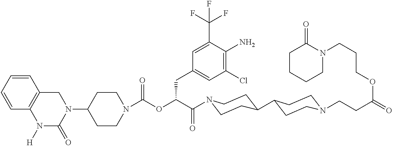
N1(C2CCN(C(=O)OC(C(=O)N3CCC(C4CCN(CCC(=O)OCCCN5C(=O)CCCC5)CC4)CC3)CC3=CC(Cl)=C(N)C(C(F)(F)F)=C3)CC2)CC2=C(N([H])C1=O)C=CC=C2
